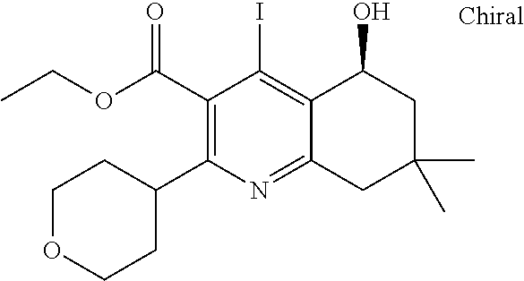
C1(C(OCC)=O)=C(C2CCOCC2)N=C2C(=C1I)C(O)CC(C)(C)C2
